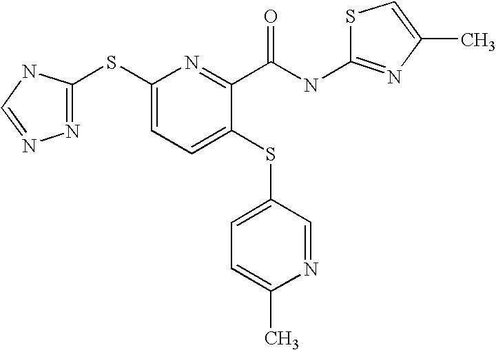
C1(SC2=NN=CN2)=CC=C(SC2=CC=C(C)N=C2)C(C(NC2=NC(C)=CS2)=O)=N1
